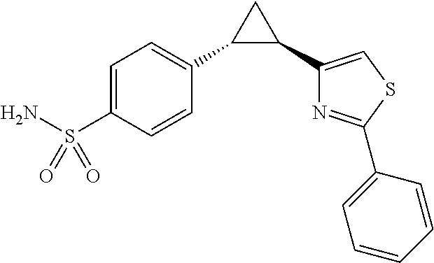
C1=C(S(N)(=O)=O)C=CC(C2C(C3=CSC(C4=CC=CC=C4)=N3)C2)=C1
